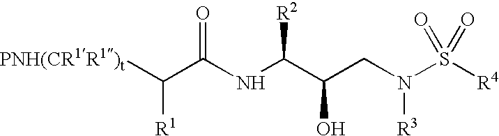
[PNH(CR1R1)t]C(C(NC(C(CN(S([R4])(=O)=O)[R3])O)[R2])=O)[R1]
